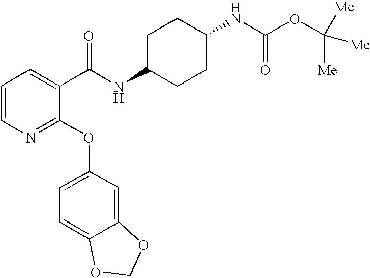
N1=C(OC2=CC=C3C(=C2)OCO3)C(C(NC2CCC(NC(OC([Me])([Me])[Me])=O)CC2)=O)=CC=C1
